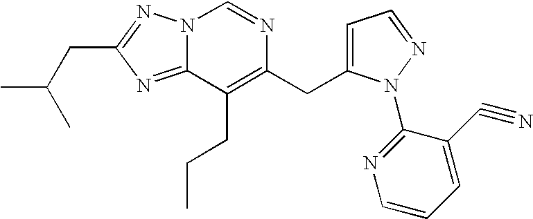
N12C(=NC(CC(C)C)=N1)C(CCC)=C(CC1=CC=NN1C1=NC=CC=C1C#N)N=C2
